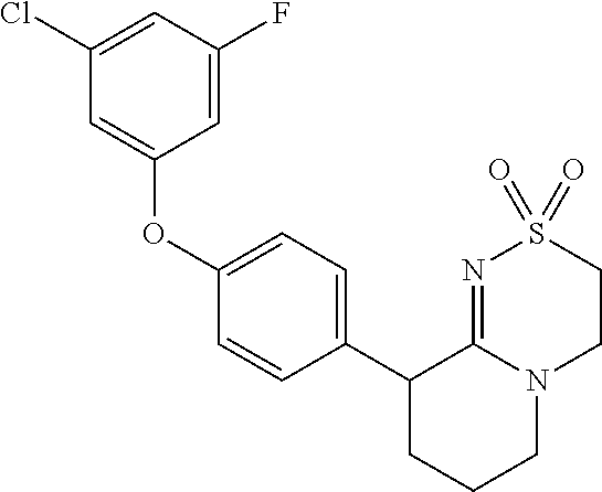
C1(Cl)=CC(F)=CC(OC2=CC=C(C3CCCN4C3=NS(=O)(=O)CC4)C=C2)=C1
